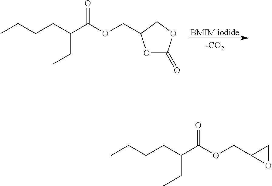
[BMIM iodide].O1C(=O)OCC1COC(C(CCCC)CC)=O.C1(COC(C(CCCC)CC)=O)OC1
